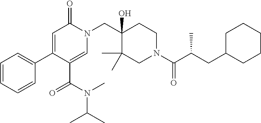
N1(CC2(O)C(C)(C)CN(C(=O)C(C)CC3CCCCC3)CC2)C(=O)C=C(C2=CC=CC=C2)C(C(N(C(C)C)C)=O)=C1
